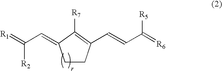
C1CC(C=CC(=[R6])[R5])=C([R7])C1=CC(=[R1])[R2]
